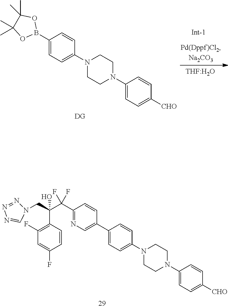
N1(CC(C2=C(F)C=C(F)C=C2)(C(C2=NC=C(C3=CC=C(N4CCN(C5=CC=C([CHO])C=C5)CC4)C=C3)C=C2)(F)F)O)N=NN=C1.C1(B2OC(C)(C)C(C)(C)O2)=CC=C(N2CCN(C3=CC=C([CHO])C=C3)CC2)C=C1.[THF:H2O]
